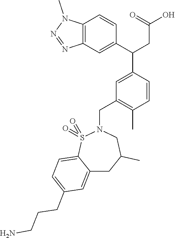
C12=C(N(C)N=N1)C=CC(C(CC(O)=O)C1=CC(CN3S(=O)(=O)C4=CC=C(CCCN)C=C4CC(C)C3)=C(C)C=C1)=C2
